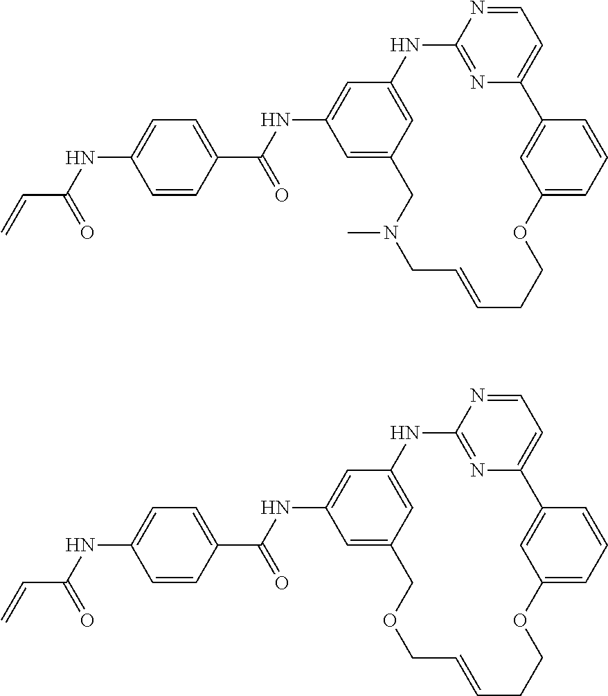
C1=CC(C(NC2=CC3=CC(=C2)CN(C)CC=CCCOC2=CC=CC(=C2)C2=CC=NC(=N2)N3)=O)=CC=C1NC(C=C)=O.C1=CC(C(NC2=CC3=CC(=C2)COCC=CCCOC2=CC=CC(=C2)C2=CC=NC(=N2)N3)=O)=CC=C1NC(C=C)=O
